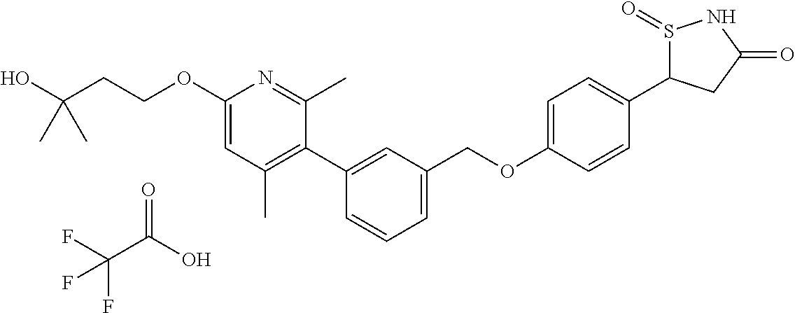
C1(OCCC(O)(C)C)=CC(C)=C(C2=CC(COC3=CC=C(C4S(=O)NC(=O)C4)C=C3)=CC=C2)C(C)=N1.O=C(O)C(F)(F)F
